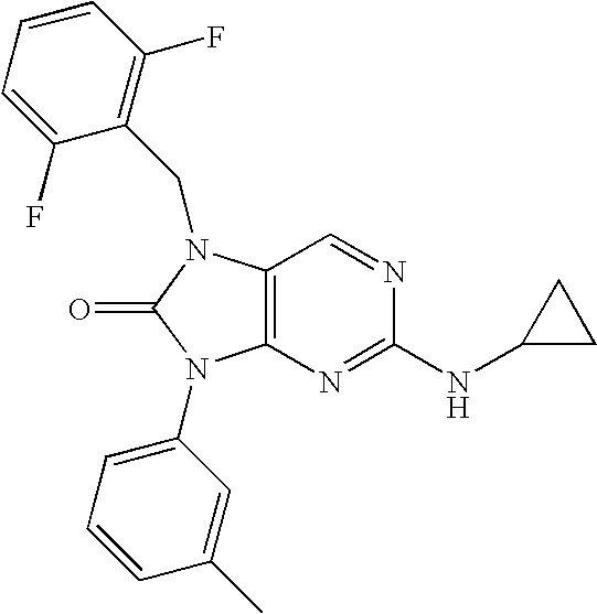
C12=C(N(CC3=C(F)C=CC=C3F)C(=O)N1C1=CC=CC(C)=C1)C=NC(NC1CC1)=N2
